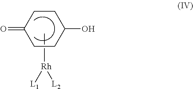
C1CC(=O)CCC1O.C[Rh]([L1])[L2]
